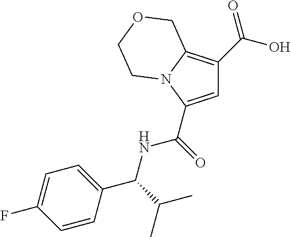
C1=C(C(NC(C2=CC=C(F)C=C2)C(C)C)=O)N2C(=C1C(O)=O)COCC2
